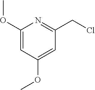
C1(OC)=CC(OC)=CC(CCl)=N1
